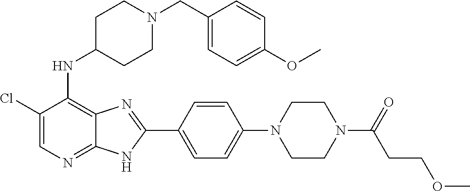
C1(Cl)=CN=C2C(=C1NC1CCN(CC3=CC=C(OC)C=C3)CC1)N=C(C1=CC=C(N3CCN(C(CCOC)=O)CC3)C=C1)N2
